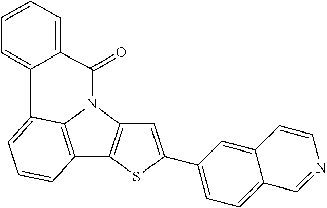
C12=C3N(C4=C1SC(C1=CC=C5C(=C1)C=CN=C5)=C4)C(=O)C1=CC=CC=C1C3=CC=C2
